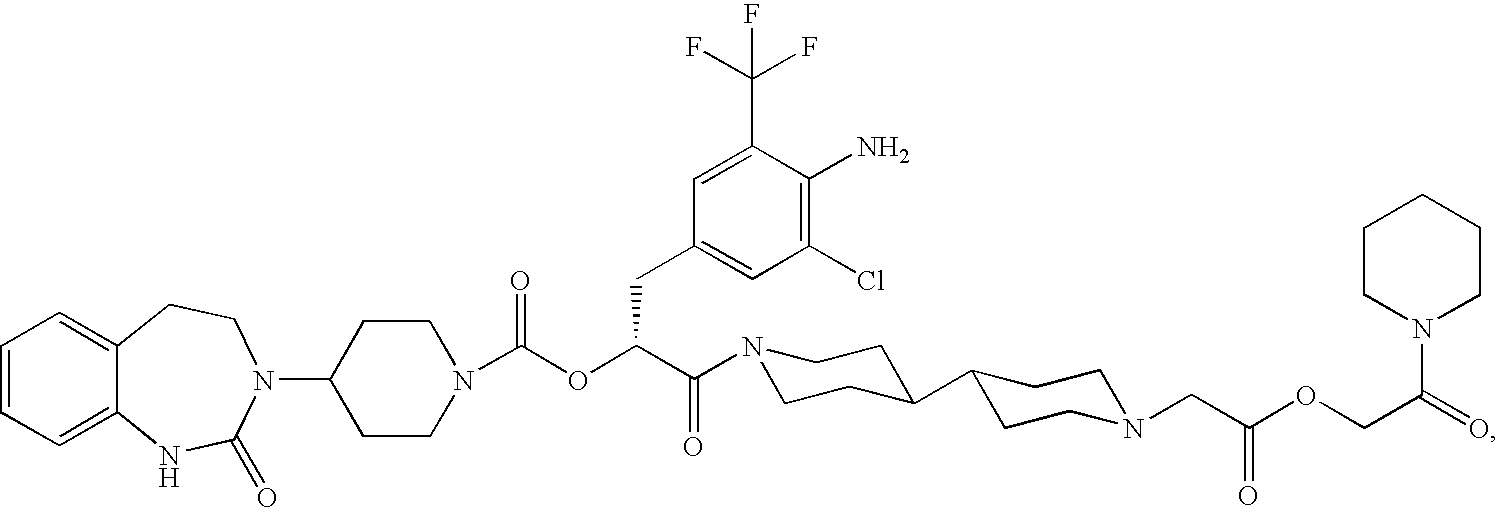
C1=CC=C2C(=C1)CCN(C1CCN(C(OC(C(=O)N3CCC(C4CCN(CC(OCC(N5CCCCC5)=O)=O)CC4)CC3)CC3=CC(Cl)=C(N)C(C(F)(F)F)=C3)=O)CC1)C(=O)N2
